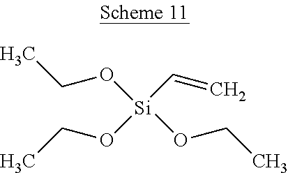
[Si](OCC)(OCC)(C=C)OCC
